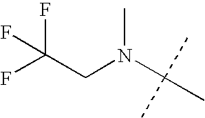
FC(CN(C(C)(C)C)C)(F)F
